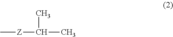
C[Z]C(C)C
